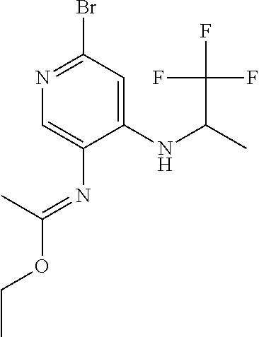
C1(NC(C)C(F)(F)F)=CC(Br)=NC=C1N=C(OCC)C
